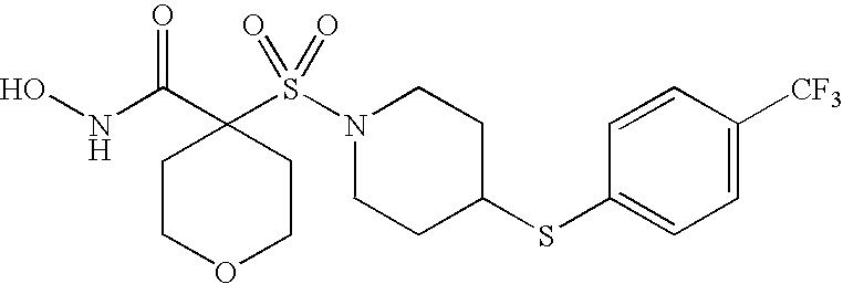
C(=O)(C1(S(N2CCC(SC3=CC=C([CF3])C=C3)CC2)(=O)=O)CCOCC1)NO
